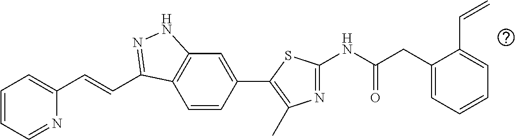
C1=CC=NC(C=CC2=NNC3=C2C=CC(C2=C(C)N=C(NC(CC4=CC=CC=C4C=C)=O)S2)=C3)=C1
